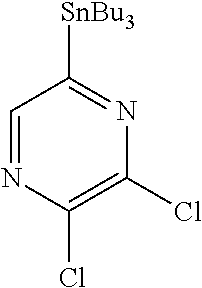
C1=NC(Cl)=C(Cl)N=C1[SnBu3]
